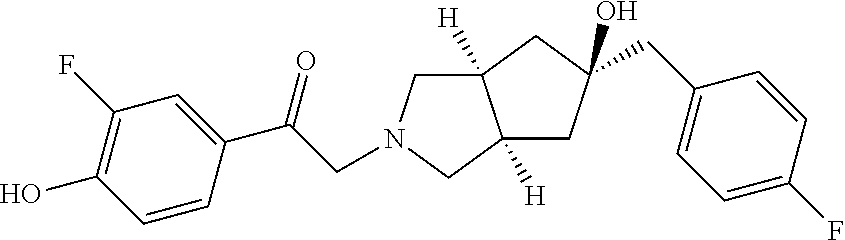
C12([H])CN(CC(C3=CC(F)=C(O)C=C3)=O)CC1([H])CC(CC1=CC=C(F)C=C1)(O)C2
